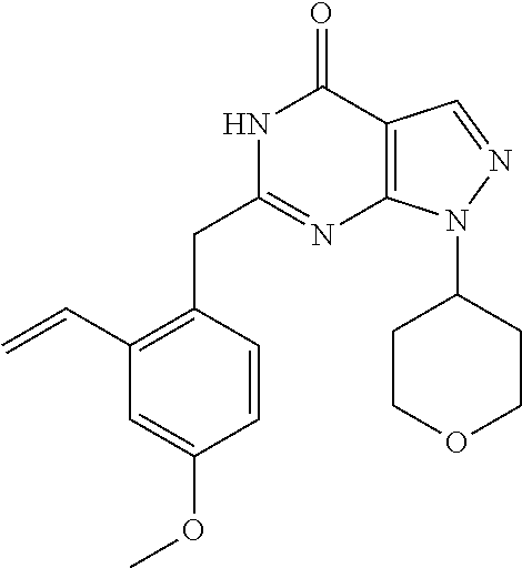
N1C(CC2=C(C=C)C=C(OC)C=C2)=NC2=C(C1=O)C=NN2C1CCOCC1
